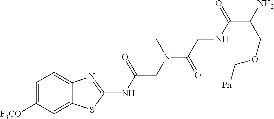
C1=C([F3CO])C=C2C(=C1)N=C(NC(CN(C(=O)CNC(C(N)COC[Ph])=O)C)=O)S2
